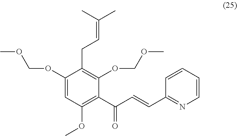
C1(OCOC)=CC(OC)=C(C(C=CC2=NC=CC=C2)=O)C(OCOC)=C1CC=C(C)C
